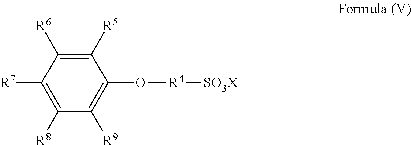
C1([R8])=C([R7])C([R6])=C([R5])C(O[R4][SO3X])=C1[R9]
